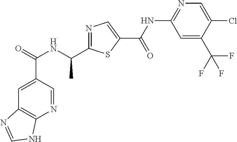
N1=CC(C(=O)NC(C)C2=NC=C(C(NC3=NC=C(Cl)C(C(F)(F)F)=C3)=O)S2)=CC2=C1NC=N2
